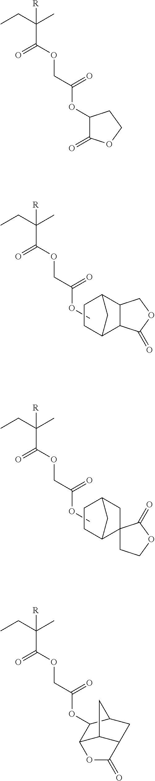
COC(COC(C(CC)(C)[R])=O)=O.C1CC2C3C(C1C2)C(=O)OC3.COC(COC(C(CC)(C)[R])=O)=O.C1CC2CC3(C1C2)CCOC3=O.CCC(C)([R])C(OCC(=O)OC1C(=O)OCC1)=O.CCC(C)([R])C(OCC(=O)OC1C2C3C(CC1C3)C(=O)O2)=O
